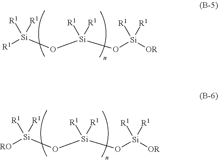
[R1][Si](O[Si](O[Si]([OR])([R1])[R1])([R1])[R1])([R1])[R1].[RO][Si](O[Si](O[Si]([OR])([R1])[R1])([R1])[R1])([R1])[R1]
